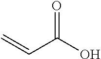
O=C(O)C=C
